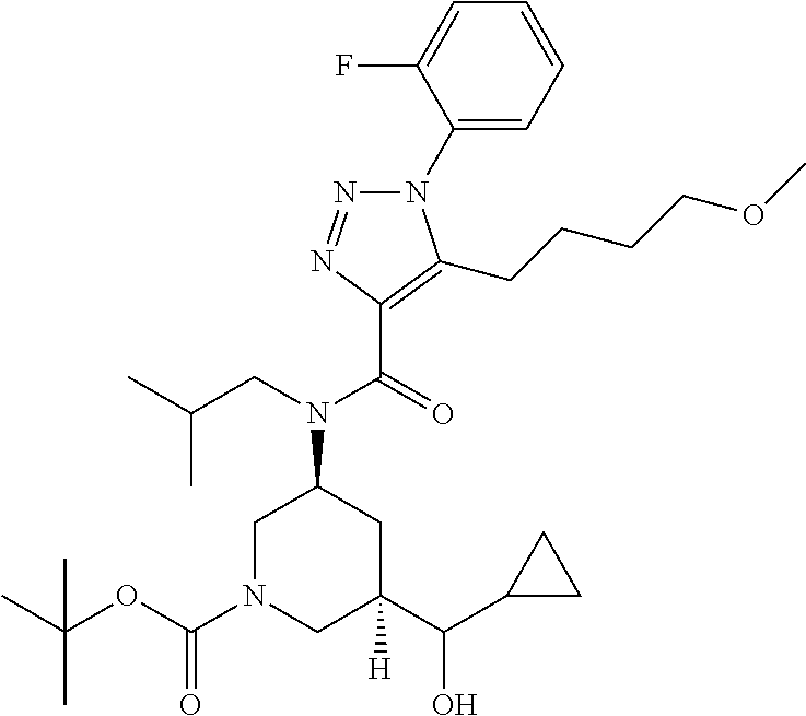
N1(C2=CC=CC=C2F)N=NC(C(=O)N(CC(C)C)C2CN(C(OC(C)(C)C)=O)CC(C(C3CC3)O)([H])C2)=C1CCCCOC
